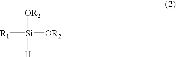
[OR2][Si]([OR2])([H])[R1]
